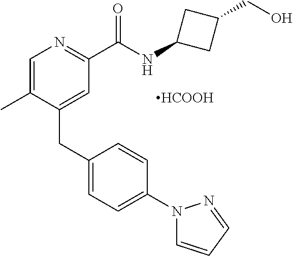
[HCOOH].C1=C(C)C(CC2=CC=C(N3C=CC=N3)C=C2)=CC(C(NC2CC(CO)C2)=O)=N1
